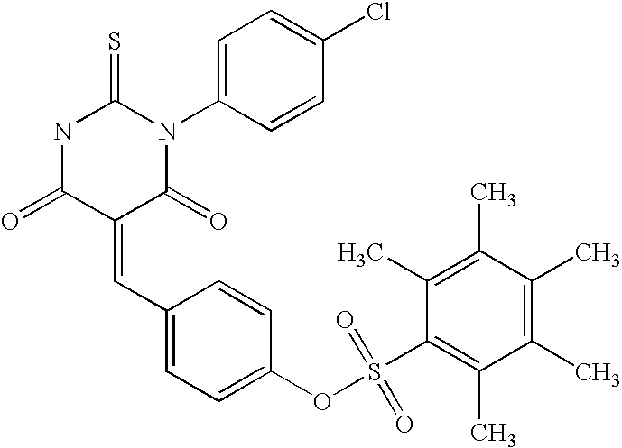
N1C(=O)C(=CC2=CC=C(OS(C3=C(C)C(C)=C(C)C(C)=C3C)(=O)=O)C=C2)C(=O)N(C2=CC=C(Cl)C=C2)C1=S
